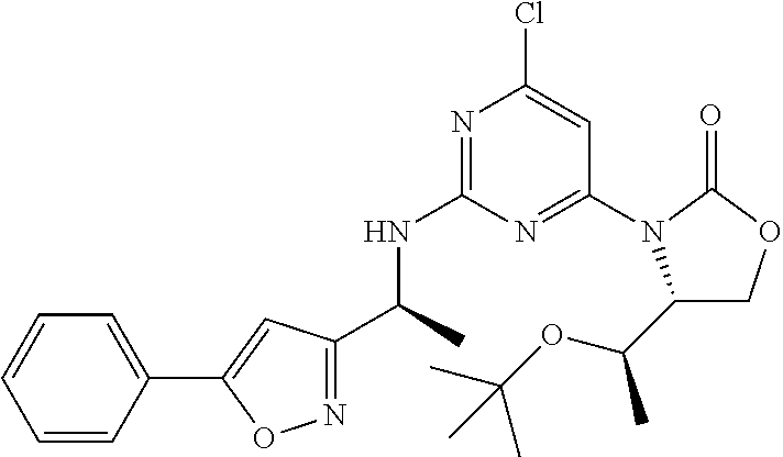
C(C)(NC1=NC(Cl)=CC(N2C(C(OC(C)(C)C)C)COC2=O)=N1)C1=NOC(C2=CC=CC=C2)=C1
